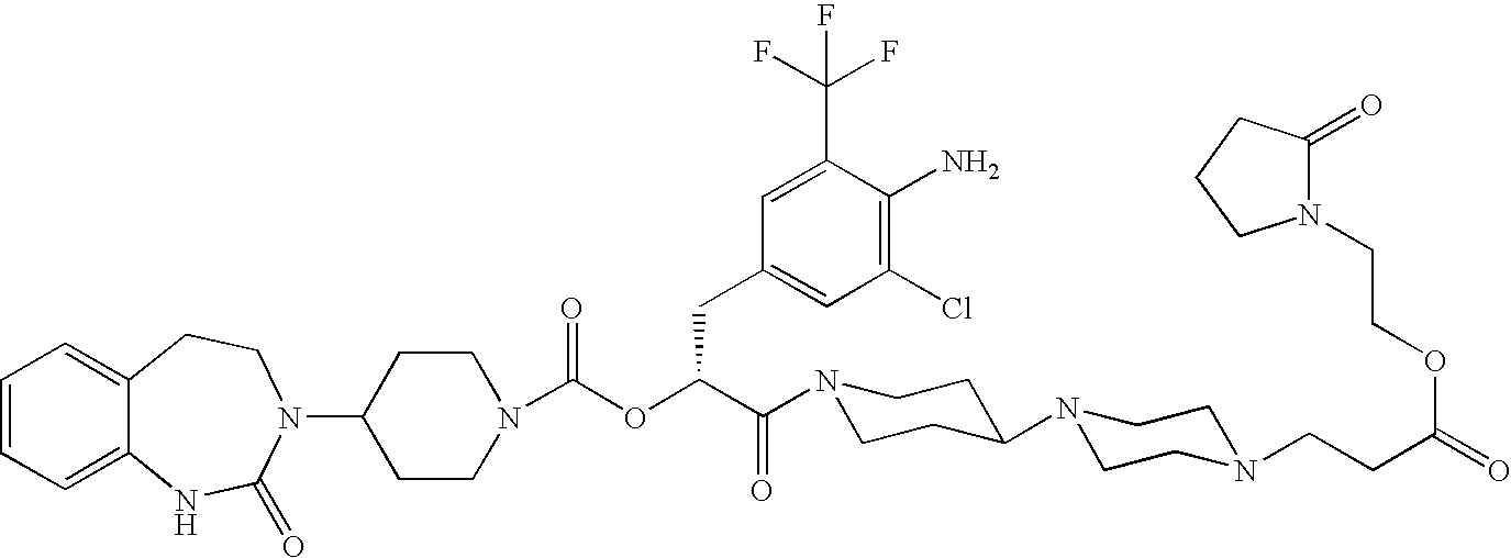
C1=CC=C2C(=C1)CCN(C1CCN(C(OC(C(N3CCC(N4CCN(CCC(=O)OCCN5C(=O)CCC5)CC4)CC3)=O)CC3=CC(Cl)=C(N)C(C(F)(F)F)=C3)=O)CC1)C(=O)N2
